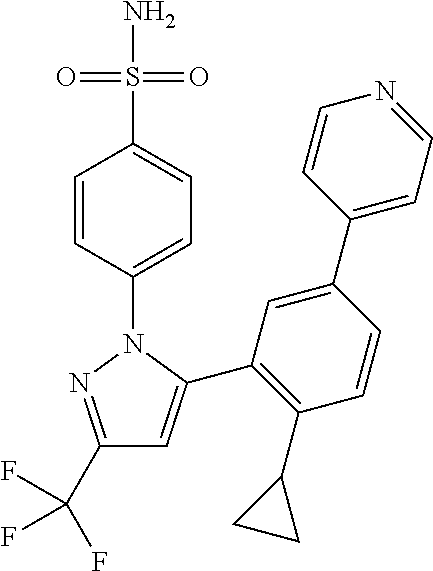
C1(C(F)(F)F)=NN(C2=CC=C(S(N)(=O)=O)C=C2)C(C2=C(C3CC3)C=CC(C3=CC=NC=C3)=C2)=C1
